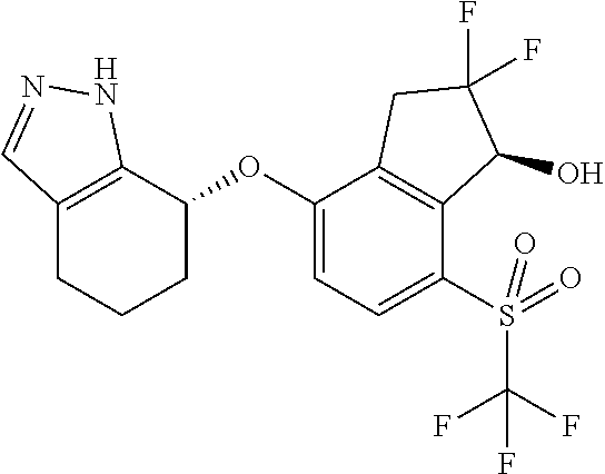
C1(OC2C3=C(CCC2)C=NN3)=CC=C(S(=O)(C(F)(F)F)=O)C2=C1CC(F)(F)C2O
